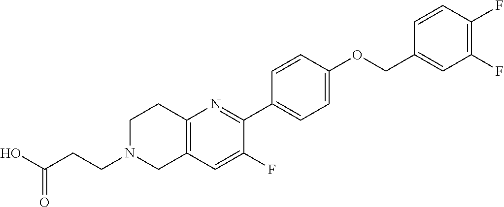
OC(CCN1CC2=C(CC1)N=C(C1=CC=C(OCC3=CC(F)=C(F)C=C3)C=C1)C(F)=C2)=O
